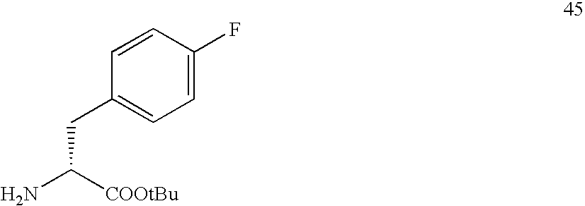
C1=C(F)C=CC(CC(N)[COOtBu])=C1
